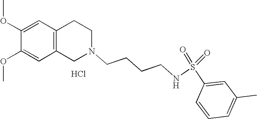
C1=C(OC)C(OC)=CC2=C1CCN(CCCCNS(=O)(=O)C1=CC(C)=CC=C1)C2.Cl
